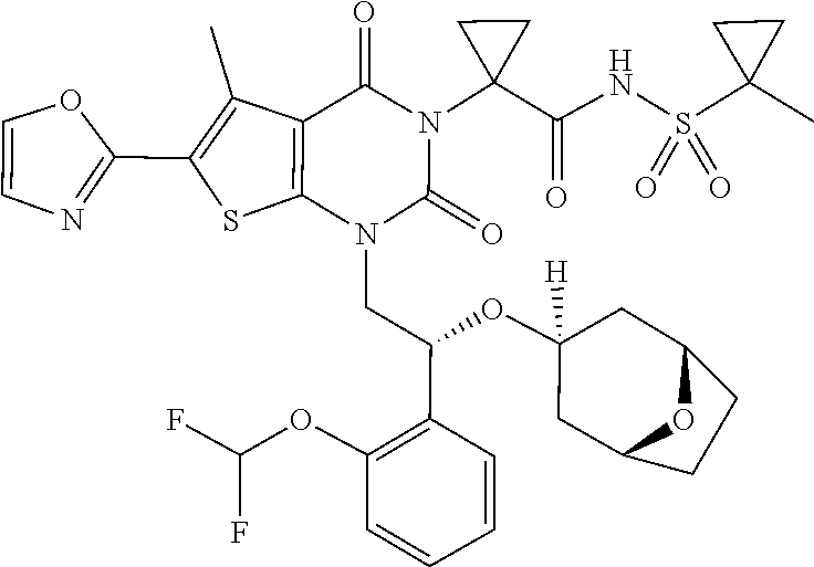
O(C(F)F)C1=C(C(OC2([H])CC3CCC(C2)O3)CN2C(=O)N(C3(C(=O)NS(=O)(=O)C4(C)CC4)CC3)C(=O)C3=C2SC(C2=NC=CO2)=C3C)C=CC=C1
